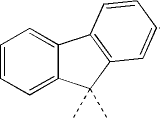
C1=CC=C2C(=C1)C1=C(C2(C)C)C=CC=C1
